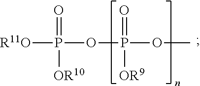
[R11O]P([OR10])(=O)OP(=O)([OR9])OC
